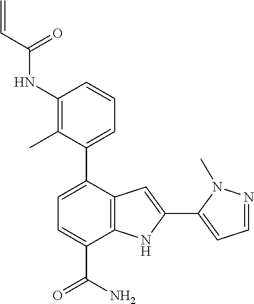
C1(NC(C=C)=O)=C(C)C(C2=CC=C(C(N)=O)C3=C2C=C(C2=CC=NN2C)N3)=CC=C1
